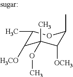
C1(C)C([H3CO])C(OC)(C)C([OCH3])C(C)O1
